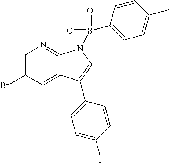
BrC1=CN=C2C(=C1)C(C1=CC=C(F)C=C1)=CN2S(C1=CC=C(C)C=C1)(=O)=O
